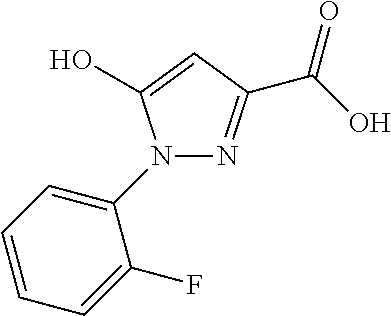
N1=C(C(O)=O)C=C(O)N1C1=CC=CC=C1F
